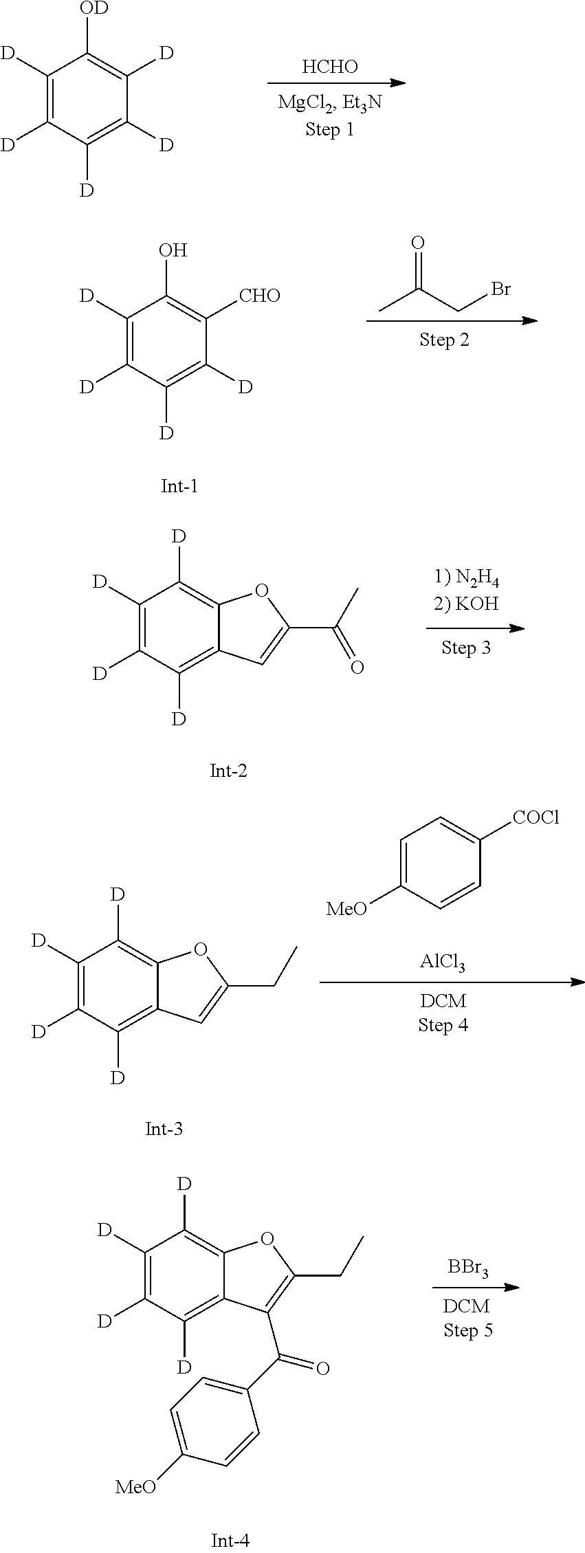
C1([D])=C([D])C([D])=C([D])C([D])=C1[OD].[HCHO].C1([D])=C([D])C([D])=C([D])C([CHO])=C1O.O=C(C)CBr.C1([D])=C([D])C([D])=C2C(=C1[D])OC(C(C)=O)=C2.C1([D])=C([D])C([D])=C2C(=C1[D])OC(CC)=C2.C1=C([MeO])C=CC([COCl])=C1.[AlCl3].C1([D])=C([D])C([D])=C2C(=C1[D])OC(CC)=C2C(C1=CC=C([MeO])C=C1)=O.[BBr3]
